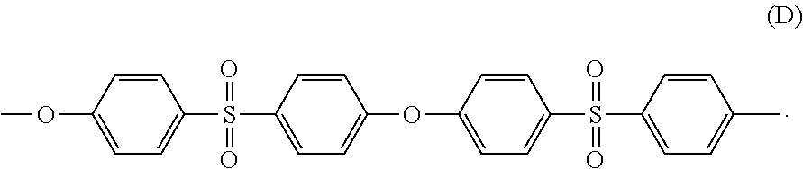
C1=CC(S(C2=CC=C(OC)C=C2)(=O)=O)=CC=C1OC1=CC=C(S(C2=CC=C(C)C=C2)(=O)=O)C=C1
